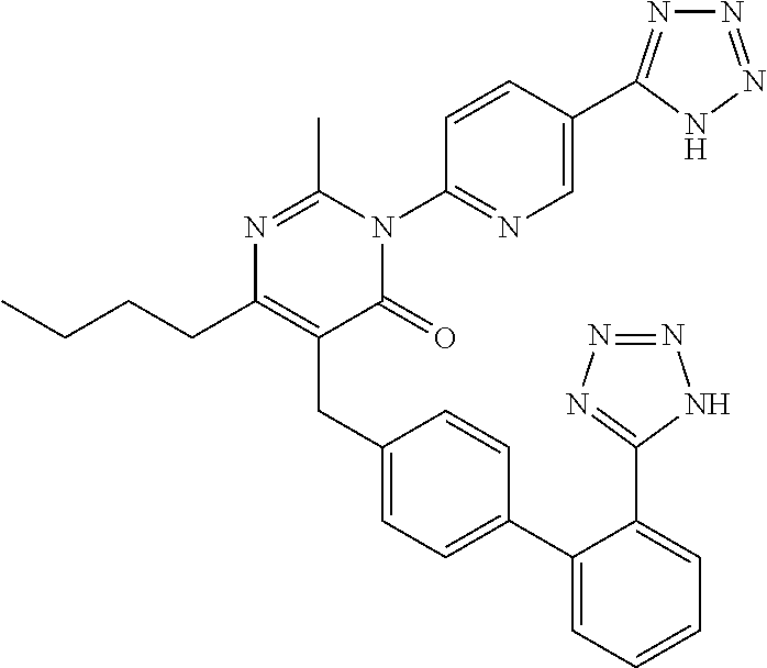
CCCCC1=C(CC2=CC=C(C3=CC=CC=C3C3=NN=NN3)C=C2)C(=O)N(C2=NC=C(C3=NN=NN3)C=C2)C(C)=N1
